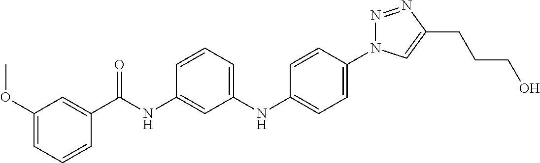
C1=C(N2N=NC(CCCO)=C2)C=CC(NC2=CC=CC(NC(C3=CC(OC)=CC=C3)=O)=C2)=C1
